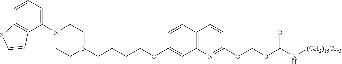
C1(N2CCN(CCCCOC3=CC4=C(C=C3)C=CC(OCOC(N[(CH2)15CH3])=O)=N4)CC2)=CC=CC2=C1C=CS2
